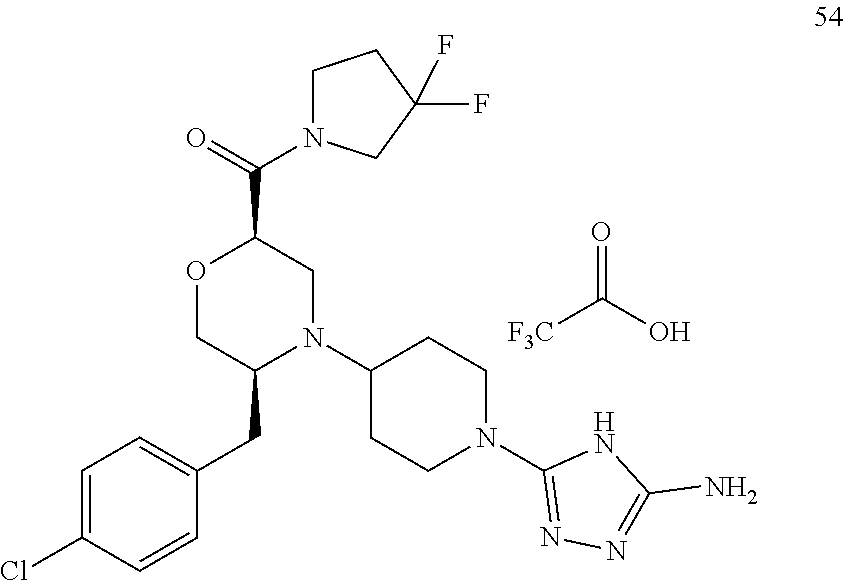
C(O)(=O)[F3C].O1C(C(=O)N2CCC(F)(F)C2)CN(C2CCN(C3=NN=C(N)N3)CC2)C(CC2=CC=C(Cl)C=C2)C1
